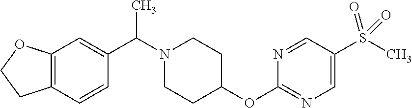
N1(C(C2=CC3=C(C=C2)CCO3)C)CCC(OC2=NC=C(S(C)(=O)=O)C=N2)CC1
